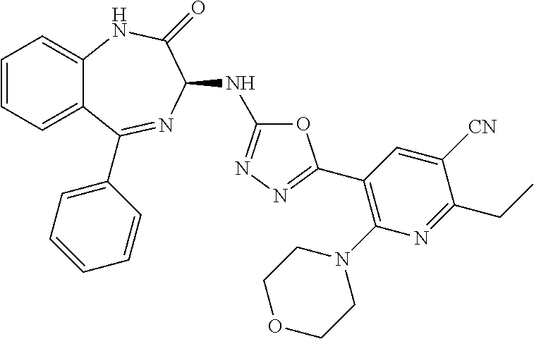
C1=CC=C2C(=C1)NC(=O)C(NC1=NN=C(C3=C(N4CCOCC4)N=C(CC)C([CN])=C3)O1)N=C2C1=CC=CC=C1
